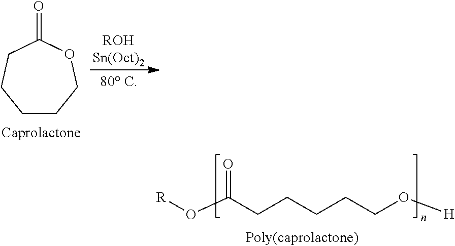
[R]OC(CCCCCO[H])=O.C1CCOC(=O)CC1
